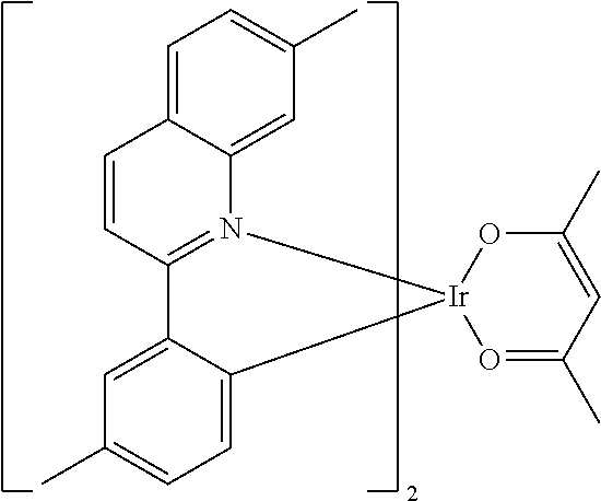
CC1=CC=C2C(=C1)C1=N(C3=CC(C)=CC=C3C=C1)[Ir]21O=C(C)C=C(C)O1
